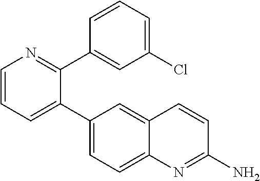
C1=CN=C(C2=CC(Cl)=CC=C2)C(C2=CC=C3C(=C2)C=CC(N)=N3)=C1
